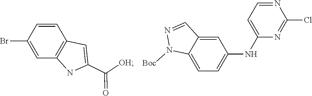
C12=C(C=CC(Br)=C1)C=C(C(=O)[OH])N2.C1(Cl)=NC(NC2=CC=C3C(=C2)C=NN3[Boc])=CC=N1
